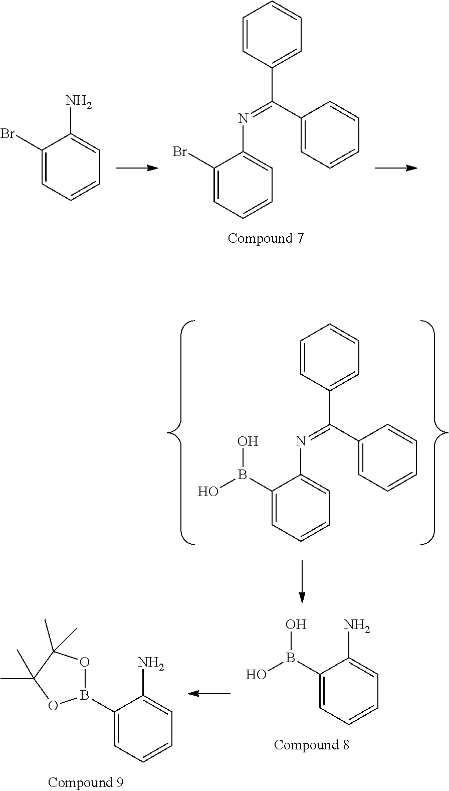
C1(Br)=CC=CC=C1N=C(C1=CC=CC=C1)C1=CC=CC=C1.C1(Br)=CC=CC=C1N.C1(B(O)O)=CC=CC=C1N=C(C1=CC=CC=C1)C1=CC=CC=C1.C1(B(O)O)=CC=CC=C1N.C1(B2OC(C)(C)C(C)(C)O2)=CC=CC=C1N
